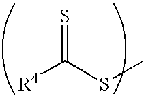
[R4]C(SC)=S
